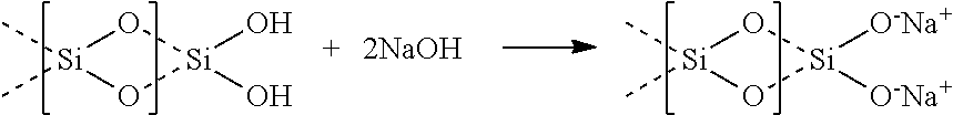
C[Si]1(C)O[Si](O)(O)O1.C[Si]1(C)O[Si]([O-Na+])([O-Na+])O1
